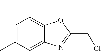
C1=C(C)C=C2C(=C1C)OC(CCl)=N2
